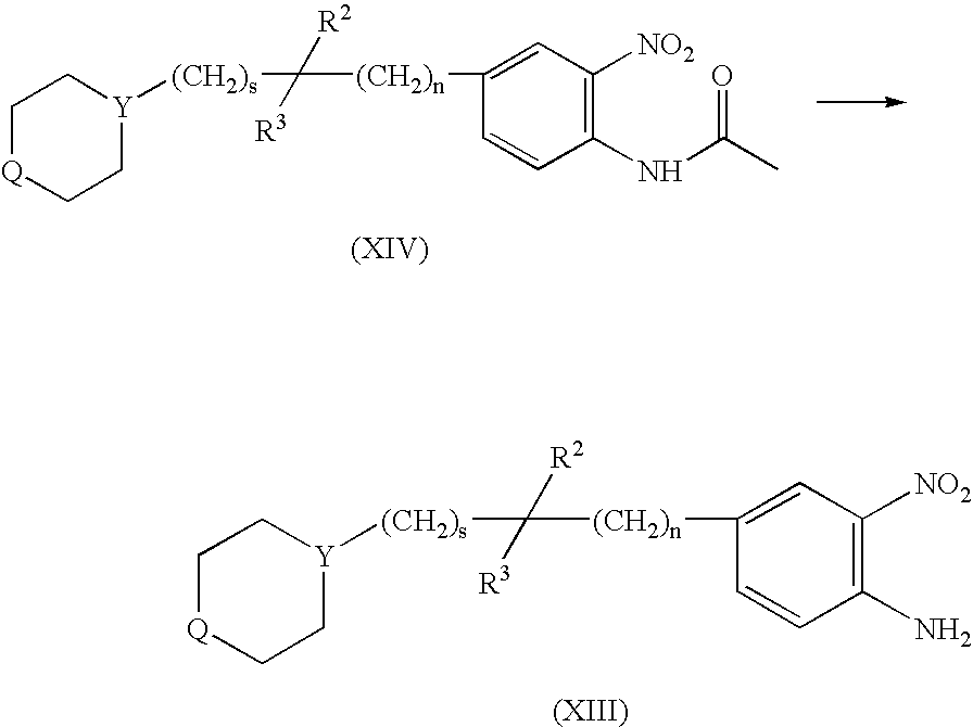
C1[Q]CC[Y]([(CH2)s]C([(CH2)n]C2=CC([NO2])=C(N)C=C2)([R2])[R3])C1.C1[Q]CC[Y]([(CH2)s]C([(CH2)n]C2=CC([NO2])=C(NC(C)=O)C=C2)([R2])[R3])C1
